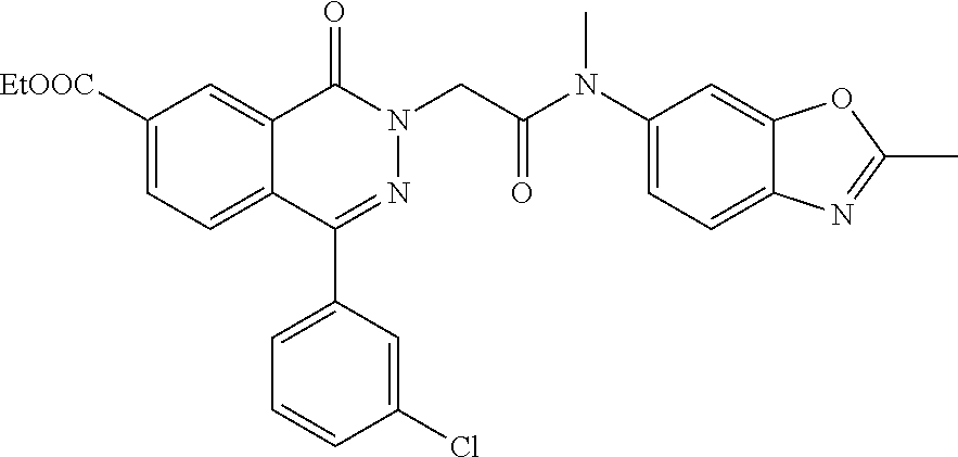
C1([EtOOC])=CC=C2C(=C1)C(=O)N(CC(N(C1=CC=C3C(=C1)OC(C)=N3)C)=O)N=C2C1=CC=CC(Cl)=C1
